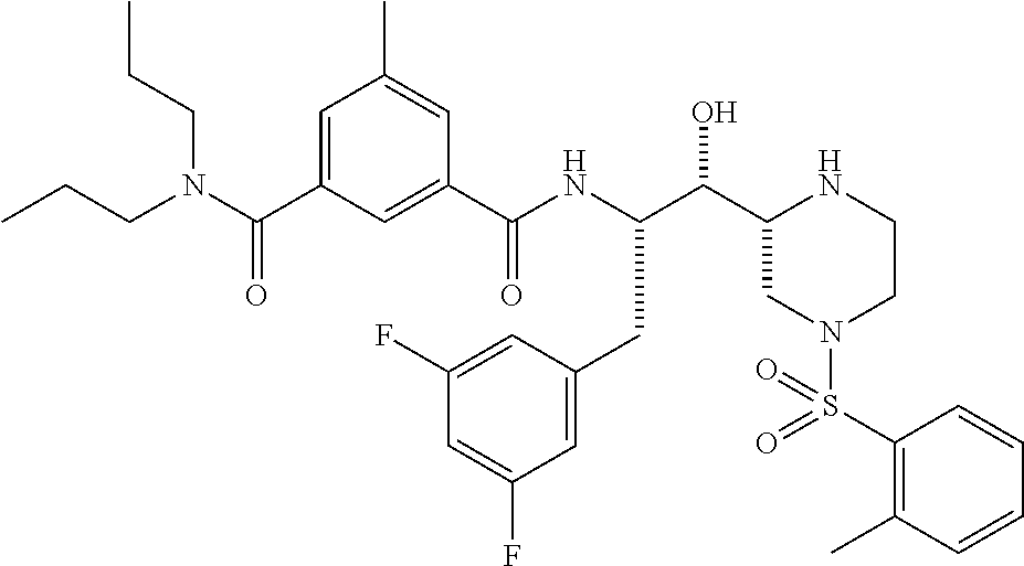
C(C1CN(S(C2=C(C)C=CC=C2)(=O)=O)CCN1)(O)C(NC(C1=CC(C(N(CCC)CCC)=O)=CC(C)=C1)=O)CC1=CC(F)=CC(F)=C1
